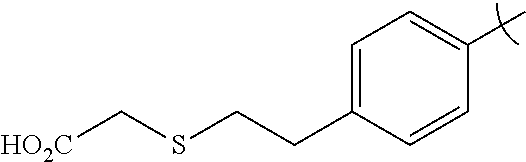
C1=C(CCSC[HO2C])C=CC(C)=C1
